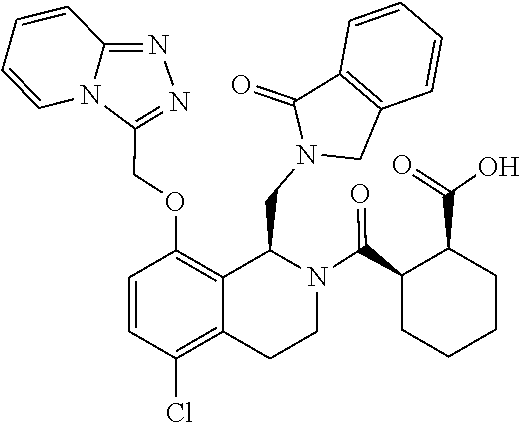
C1(COC2=C3C(CN4C(=O)C5=C(C=CC=C5)C4)N(C(C4CCCCC4C(=O)O)=O)CCC3=C(Cl)C=C2)=NN=C2N1C=CC=C2
